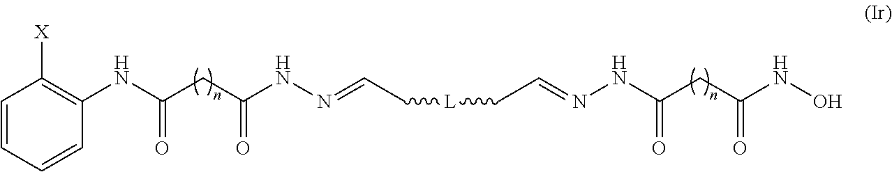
C1=CC=CC(NC(CC(NN=CC[L]CC=NNC(CC(NO)=O)=O)=O)=O)=C1[X]
